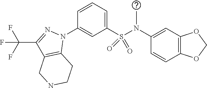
C1(N(S(C2=CC=CC(N3C4=C(C(C(F)(F)F)=N3)CNCC4)=C2)(=O)=O)C)=CC2=C(C=C1)OCO2
